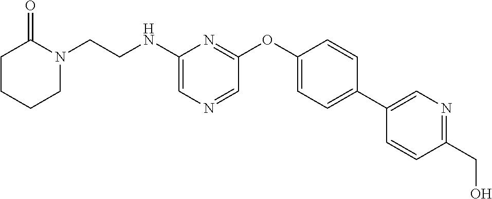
C1(NCCN2C(=O)CCCC2)=CN=CC(OC2=CC=C(C3=CN=C(CO)C=C3)C=C2)=N1
